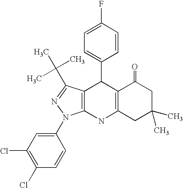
C12=C(NC3=C(C1C1=CC=C(F)C=C1)C(C(C)(C)C)=NN3C1=CC(Cl)=C(Cl)C=C1)CC(C)(C)CC2=O
